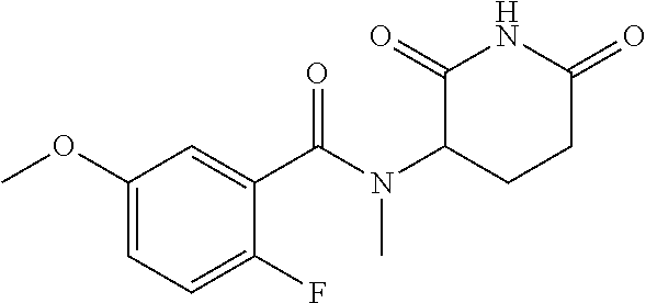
C1(OC)=CC=C(F)C(C(N(C2CCC(=O)NC2=O)C)=O)=C1
